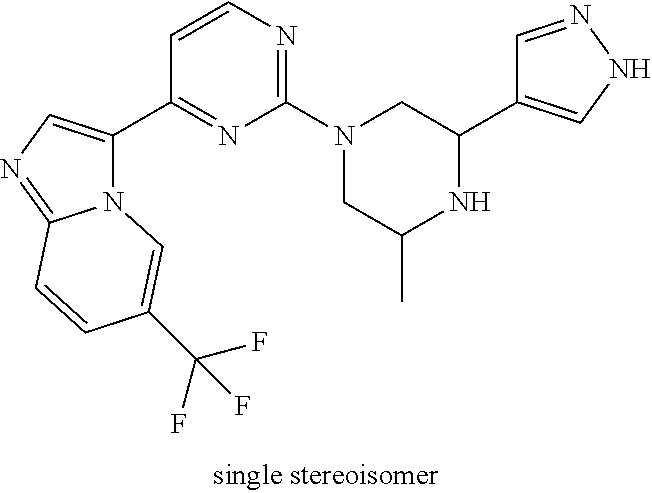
C1(C2CN(C3=NC=CC(C4=CN=C5N4C=C(C(F)(F)F)C=C5)=N3)CC(C)N2)=CNN=C1
